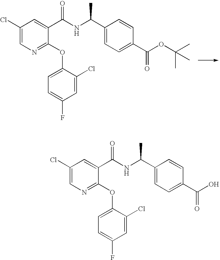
C1(Cl)=CN=C(OC2=CC=C(F)C=C2Cl)C(C(NC(C2=CC=C(C(OC(C)(C)C)=O)C=C2)C)=O)=C1.C1(Cl)=CN=C(OC2=CC=C(F)C=C2Cl)C(C(NC(C2=CC=C(C(O)=O)C=C2)C)=O)=C1
